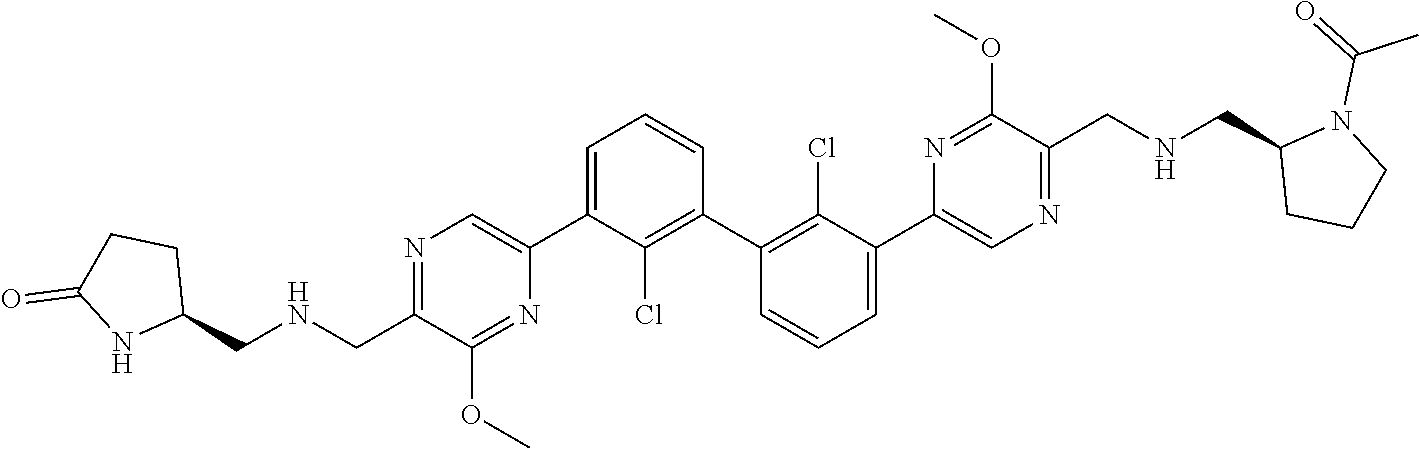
N1=C(CNCC2CCC(=O)N2)C(OC)=NC(C2=CC=CC(C3=C(Cl)C(C4=CN=C(CNCC5CCCN5C(=O)C)C(OC)=N4)=CC=C3)=C2Cl)=C1
